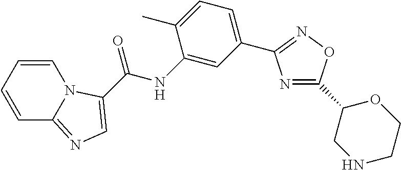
N1=C(C2CNCCO2)ON=C1C1=CC=C(C)C(NC(=O)C2=CN=C3C=CC=CN32)=C1
